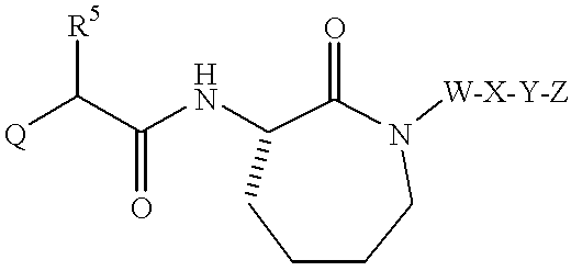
[Q]C(C(NC1CCCCN([W-X-Y-Z])C1=O)=O)[R5]
